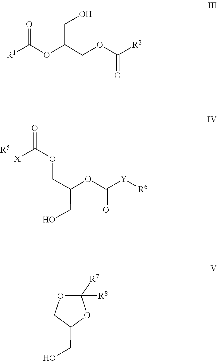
C(CO)(COC(=O)[X])OC(=O)[Y][R6].[R5].O=C([R1])OC(COC(=O)[R2])CO.C1(CO)COC([R7])([R8])O1
